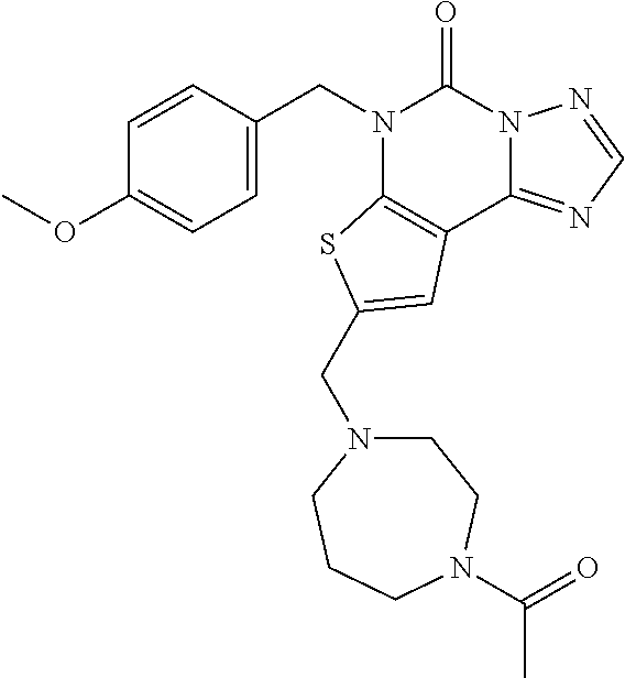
C1=C(CN2C3=C(C4=NC=NN4C2=O)C=C(CN2CCN(C(=O)C)CCC2)S3)C=CC(OC)=C1
